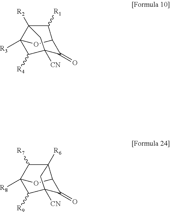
C12([R3])C([R4])C3([CN])C(=O)C(O1)C([R1])C2([R2])C3.C12([R8])C([R9])C3([CN])C(=O)C(O1)C([R6])(C2[R7])C3
